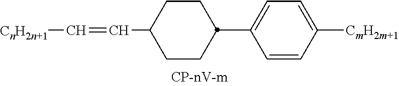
C1CC(C2=CC=C([CmH2m+1])C=C2)CCC1C=C[CnH2n+1]
